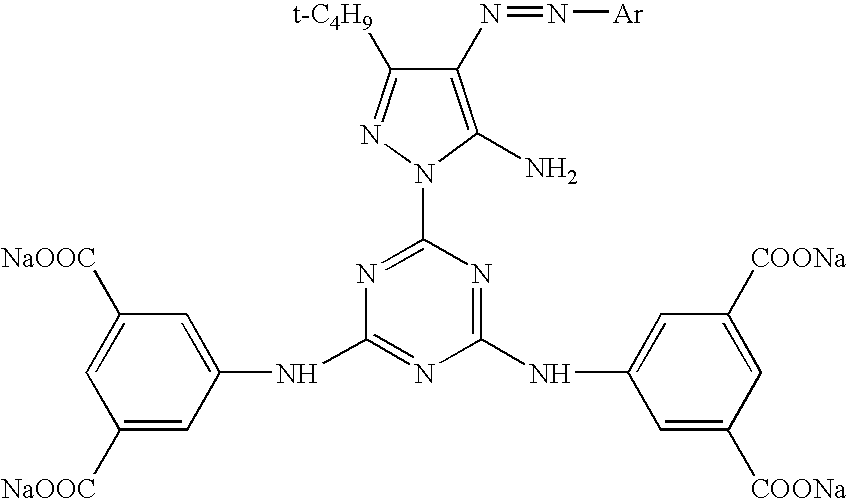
C1([NaOOC])=CC(NC2=NC(NC3=CC([COONa])=CC([COONa])=C3)=NC(N3C(N)=C(N=N[Ar])C([t-C4H9])=N3)=N2)=CC([NaOOC])=C1
